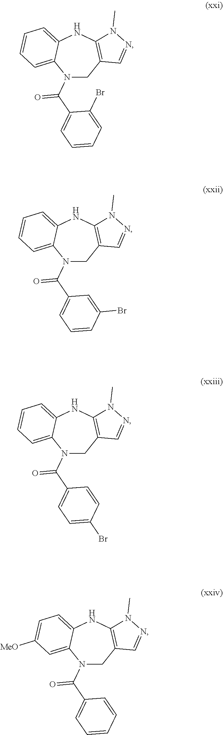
C1C2=C(NC3=CC=CC=C3N1C(C1=CC=CC=C1Br)=O)N(C)N=C2.C1C2=C(NC3=CC=CC=C3N1C(C1=CC=CC(Br)=C1)=O)N(C)N=C2.C1C2=C(NC3=CC=CC=C3N1C(C1=CC=C(Br)C=C1)=O)N(C)N=C2.C1C2=C(NC3=CC=C([MeO])C=C3N1C(C1=CC=CC=C1)=O)N(C)N=C2
